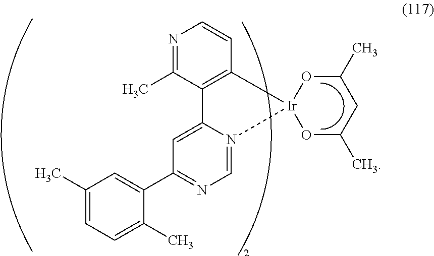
N1=C(C)C2=C(C=C1)[Ir]1(N3=CN=C(C4=CC(C)=CC=C4C)C=C23)OC(C)CC(C)O1
